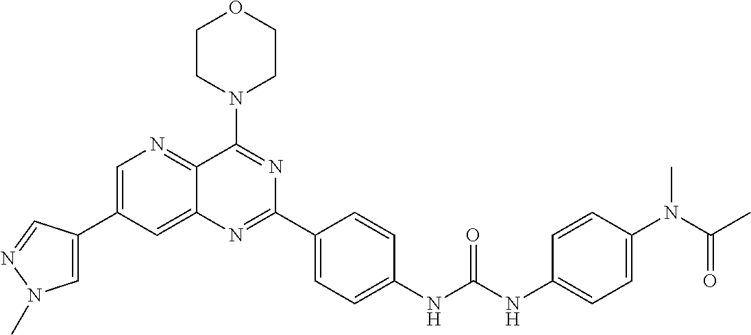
C1=C(C2=CN(C)N=C2)C=C2C(=N1)C(N1CCOCC1)=NC(C1=CC=C(NC(NC3=CC=C(N(C(C)=O)C)C=C3)=O)C=C1)=N2
